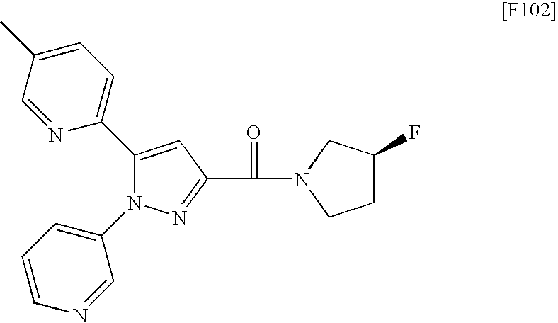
C1(C2=CC=C(C)C=N2)=CC(C(=O)N2CC(F)CC2)=NN1C1=CC=CN=C1
